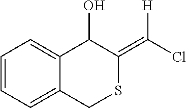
C1=CC=C2C(=C1)C(O)C(=C(Cl)[H])SC2
